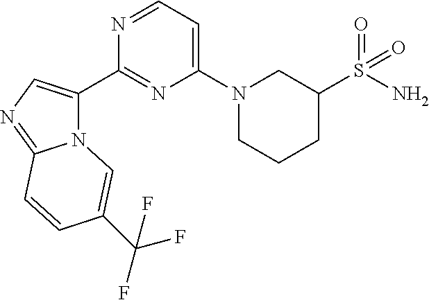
N12C(C3=NC(N4CCCC(S(=O)(N)=O)C4)=CC=N3)=CN=C1C=CC(C(F)(F)F)=C2
